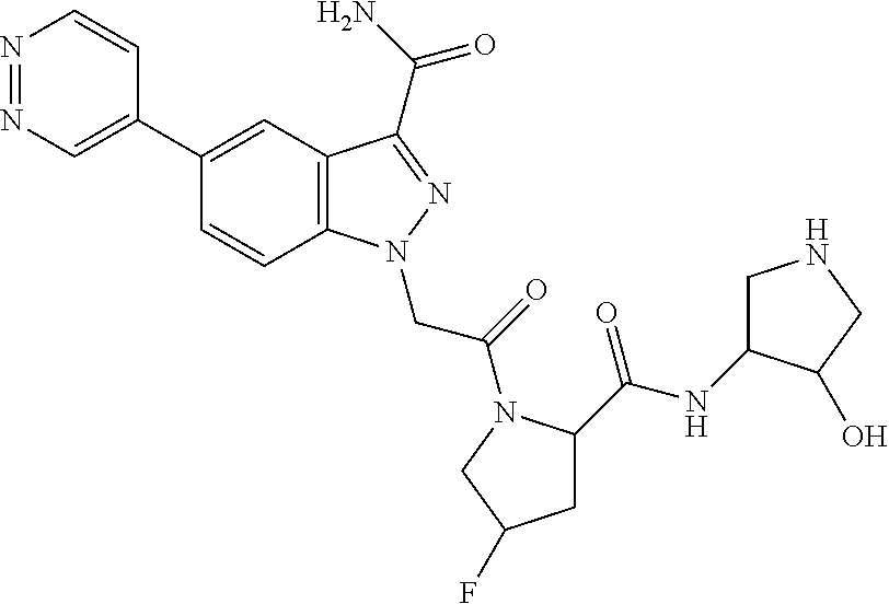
N1=NC=C(C2=CC3=C(C=C2)N(CC(=O)N2C(C(NC4CNCC4O)=O)CC(F)C2)N=C3C(=O)N)C=C1
